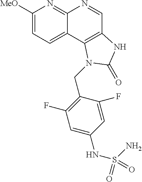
C1([MeO])=CC=C2C(=N1)N=CC1=C2N(CC2=C(F)C=C(NS(N)(=O)=O)C=C2F)C(=O)N1
